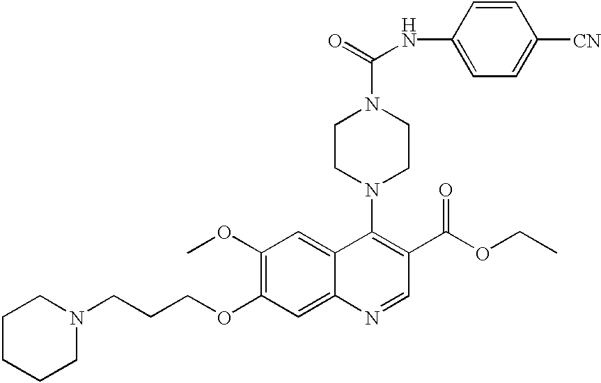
C1(OC)=C(OCCCN2CCCCC2)C=C2C(=C1)C(N1CCN(C(=O)NC3=CC=C([CN])C=C3)CC1)=C(C(OCC)=O)C=N2
